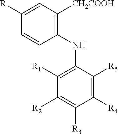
C1([R])=CC([CH2COOH])=C(NC2=C([R1])C([R2])=C([R3])C([R4])=C2[R5])C=C1
